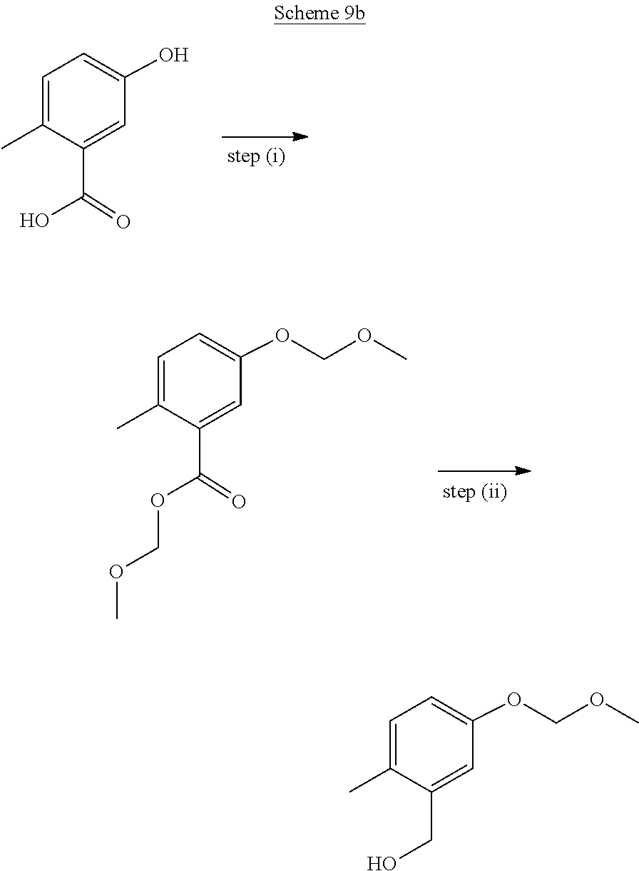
OC(=O)C1=CC(O)=CC=C1C.COCOC1=CC=C(C)C(C(OCOC)=O)=C1.O(COC1=CC=C(C)C(CO)=C1)C
